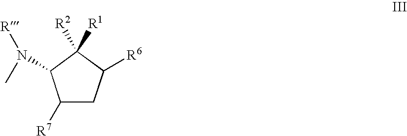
C1([R7])CC([R6])C([R2])([R1])C1N(C)[R]
